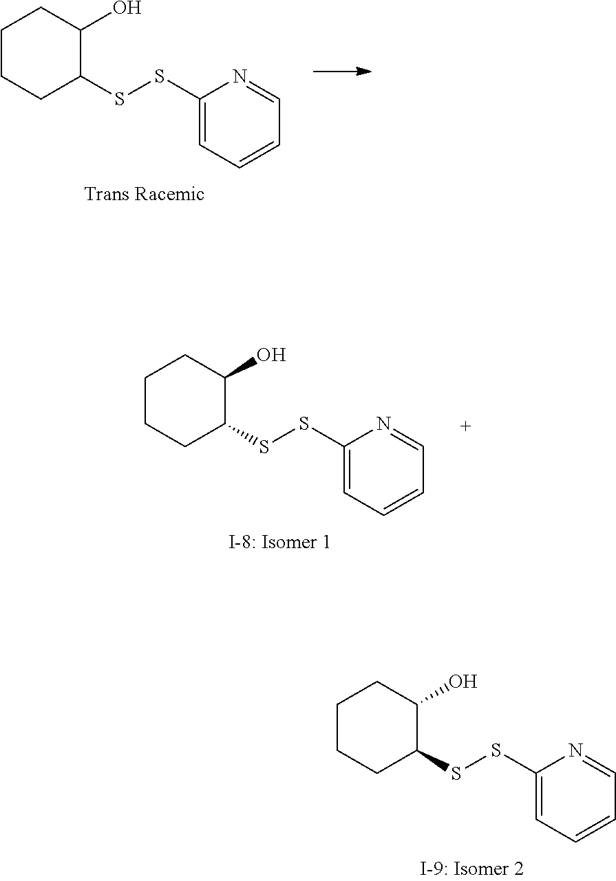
C1CCC(SSC2=CC=CC=N2)C(O)C1.C1CCC(SSC2=CC=CC=N2)C(O)C1.C1CCC(SSC2=CC=CC=N2)C(O)C1
